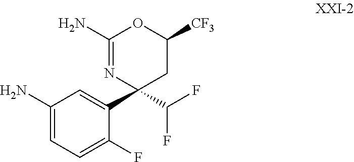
C1(N)=CC=C(F)C(C2(C(F)F)CC([CF3])OC(N)=N2)=C1
